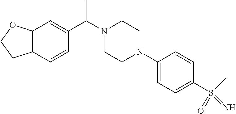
C12=C(C=CC(C(N3CCN(C4=CC=C(S(C)(=O)=N)C=C4)CC3)C)=C1)CCO2
